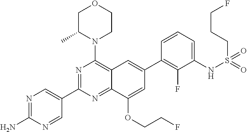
N1=C(N)N=CC(C2=NC(N3CCOCC3C)=C3C(=N2)C(OCCF)=CC(C2=C(F)C(NS(=O)(=O)CCCF)=CC=C2)=C3)=C1
